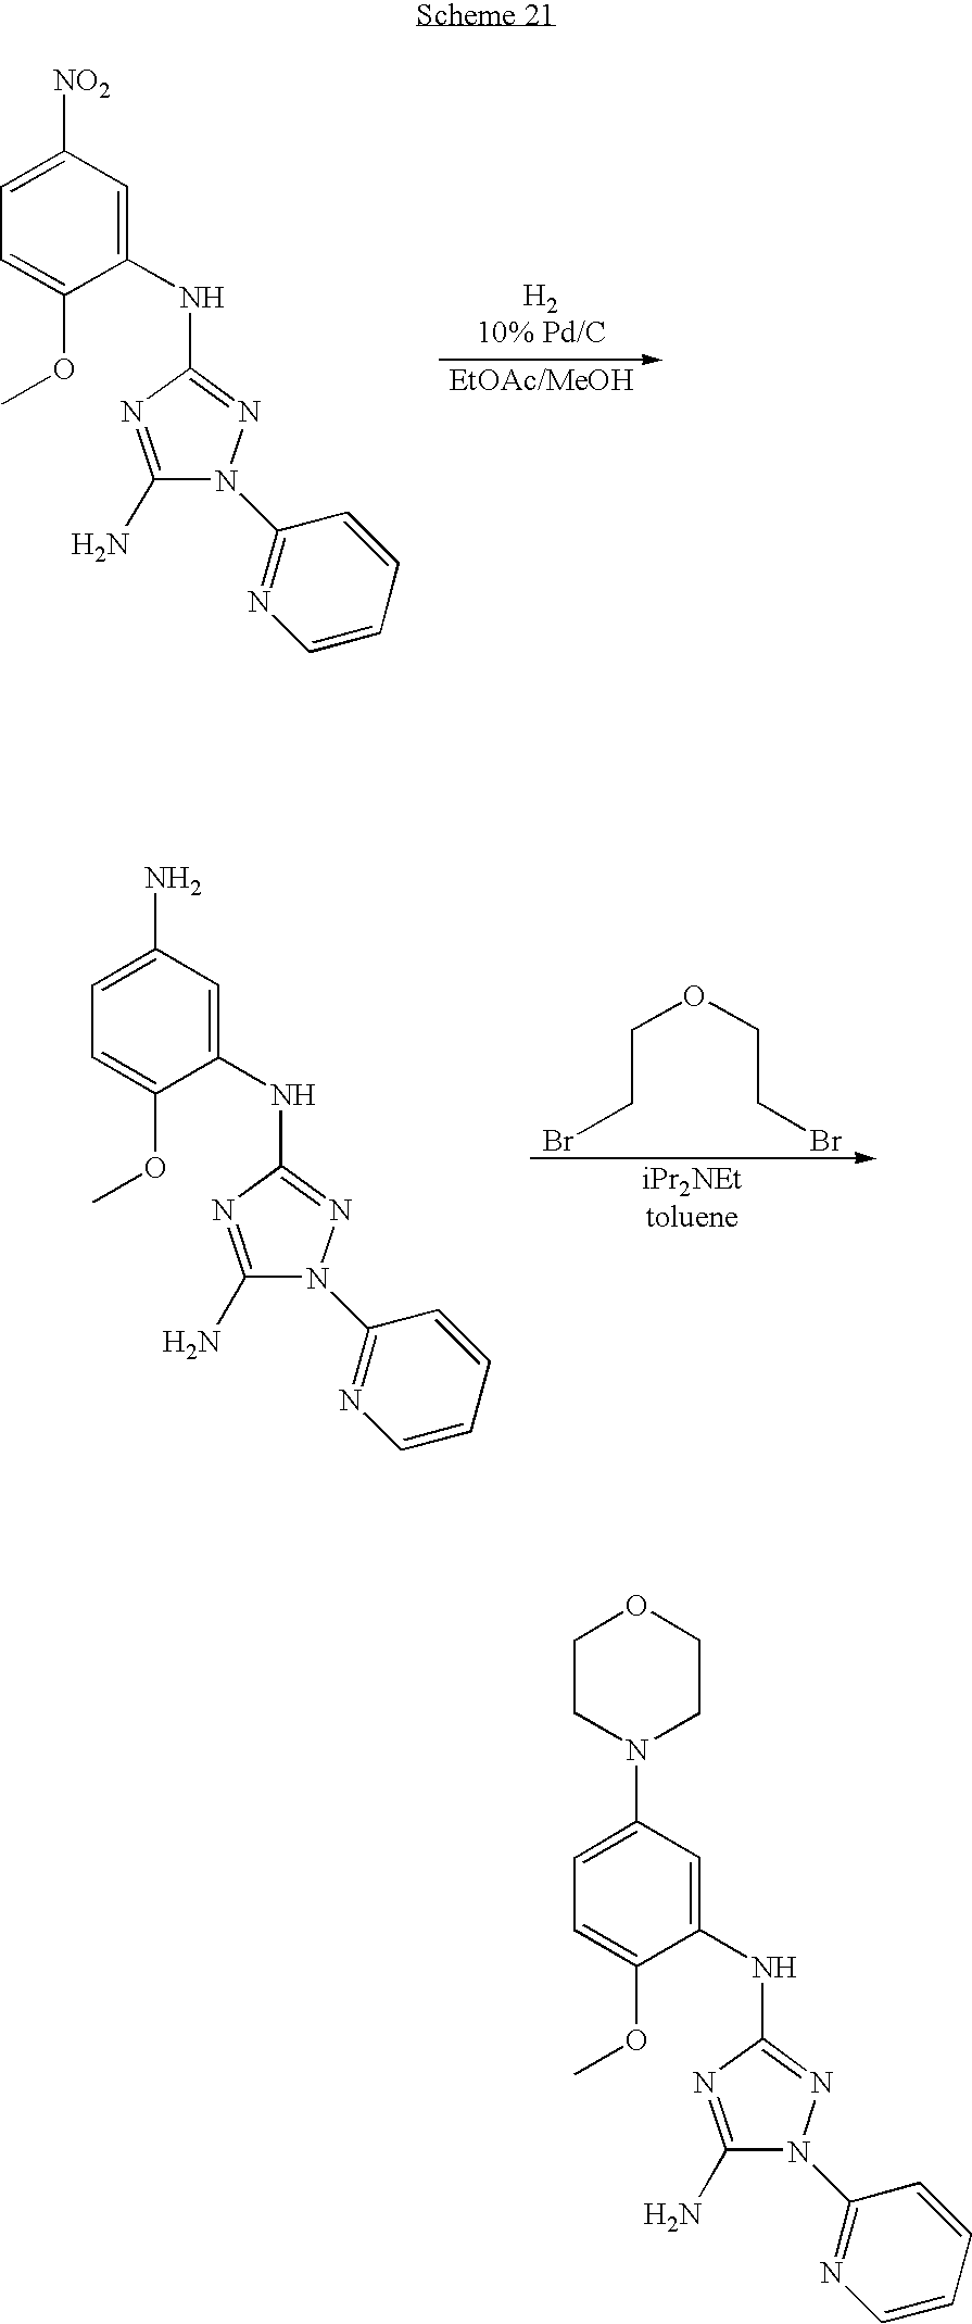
C1(NC2=NN(C3=NC=CC=C3)C(N)=N2)=CC([NO2])=CC=C1OC.C(CBr)OCCBr.C1(NC2=NN(C3=NC=CC=C3)C(N)=N2)=CC(N)=CC=C1OC.C1(NC2=NN(C3=NC=CC=C3)C(N)=N2)=CC(N2CCOCC2)=CC=C1OC
